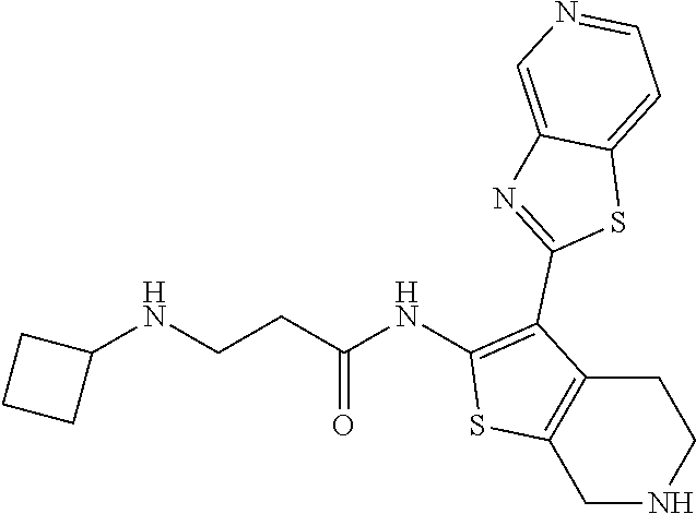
C1(NC(CCNC2CCC2)=O)=C(C2=NC3=CN=CC=C3S2)C2=C(S1)CNCC2
